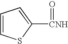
C1([CNH]=O)=CC=CS1
